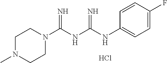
Cl.C1N(C)CCN(C(NC(NC2=CC=C(F)C=C2)=N)=N)C1
